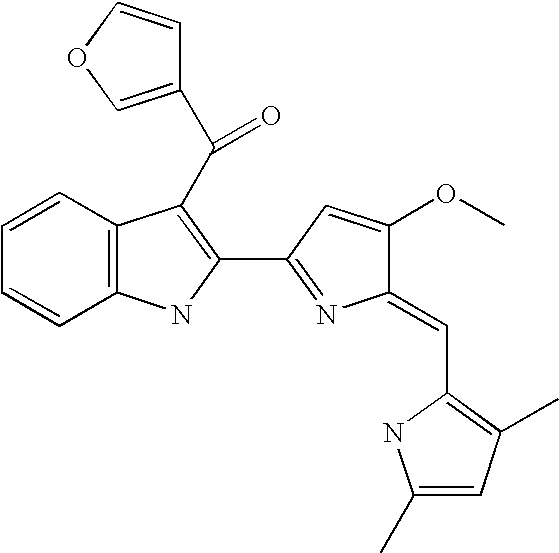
C1=CC2=C(C=C1)NC(C1=NC(=CC3=C(C)C=C(C)N3)C(OC)=C1)=C2C(=O)C1=COC=C1
